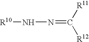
[R10]NN=C([R11])[R12]
